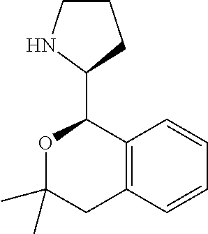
O1C(C)(C)CC2=C(C1C1CCCN1)C=CC=C2
